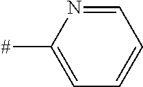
C1([#])=CC=CC=N1
